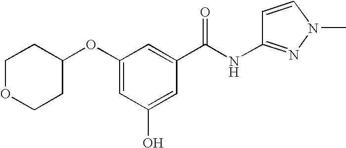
C1(OC2CCOCC2)=CC(O)=CC(C(NC2=NN(C)C=C2)=O)=C1
